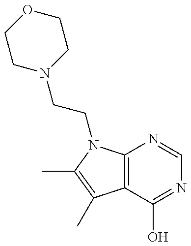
C12=C(N(CCN3CCOCC3)C(C)=C1C)N=CN=C2O
